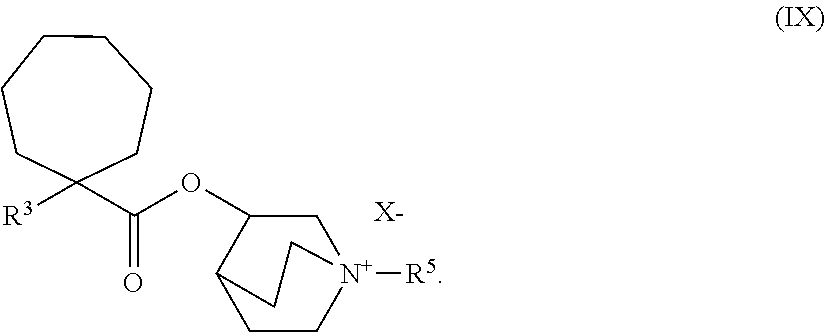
C1CCC([R3])(C(=O)OC2C[N+]3([R5])CCC2CC3)CCC1.[X-]
